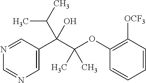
C1=C(C(C(OC2=C([OCF3])C=CC=C2)(C)C)(C(C)C)O)C=NC=N1
